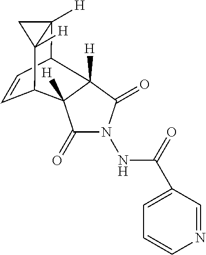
C1C2([H])C3C=CC(C12[H])C1([H])C(=O)N(NC(=O)C2=CC=CN=C2)C(=O)C31[H]
